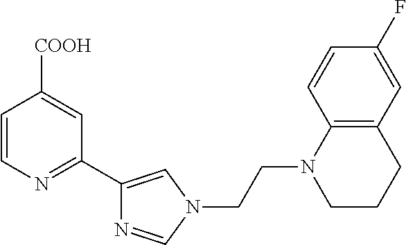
C1=CN=C(C2=CN(CCN3CCCC4=C3C=CC(F)=C4)C=N2)C=C1[COOH]
